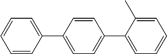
C1=CC(C2=CC=C(C3=CC=CC=C3C)C=C2)=CC=C1
